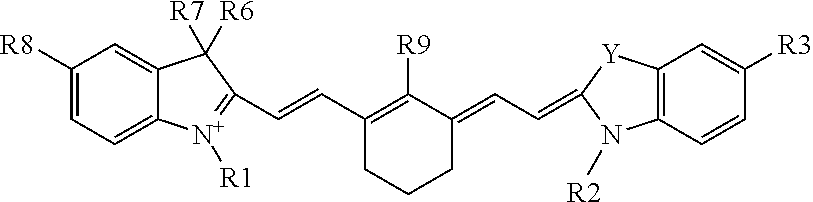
C1([R8])=CC=C2C(=C1)C([R7])([R6])C(C=CC1=C([R9])C(=CC=C3[Y]C4=C(N3[R2])C=CC([R3])=C4)CCC1)=[N+]2[R1]
